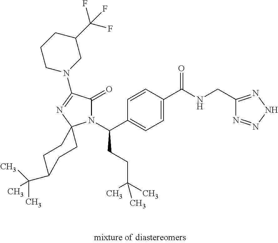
N1(C(C2=CC=C(C(NCC3=NNN=N3)=O)C=C2)CCC(C)(C)C)C(=O)C(N2CC(C(F)(F)F)CCC2)=NC12CCC(C(C)(C)C)CC2
